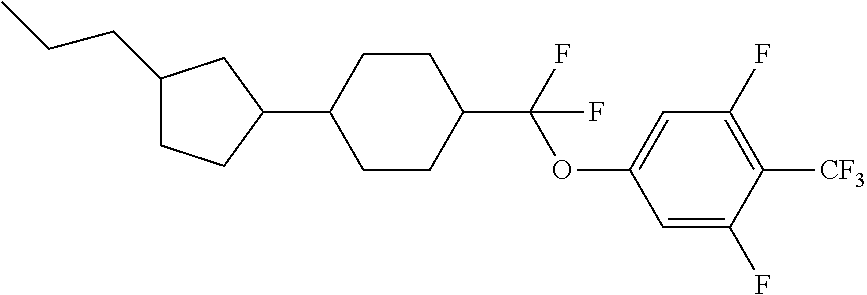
C1(CCC)CCC(C2CCC(C(OC3=CC(F)=C([CF3])C(F)=C3)(F)F)CC2)C1
